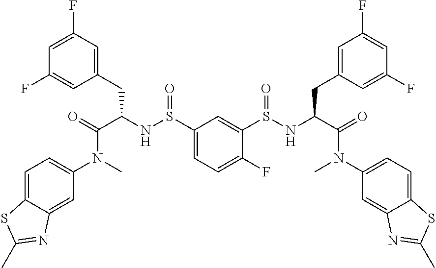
C1(S(NC(C(=O)N(C)C2=CC=C3C(=C2)N=C(C)S3)CC2=CC(F)=CC(F)=C2)=O)=CC=C(F)C(S(NC(C(=O)N(C2=CC=C3C(=C2)N=C(C)S3)C)CC2=CC(F)=CC(F)=C2)=O)=C1
